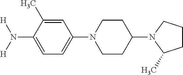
C1(N2CCC(N3C(C)CCC3)CC2)=CC=C(N([H])[H])C(C)=C1
